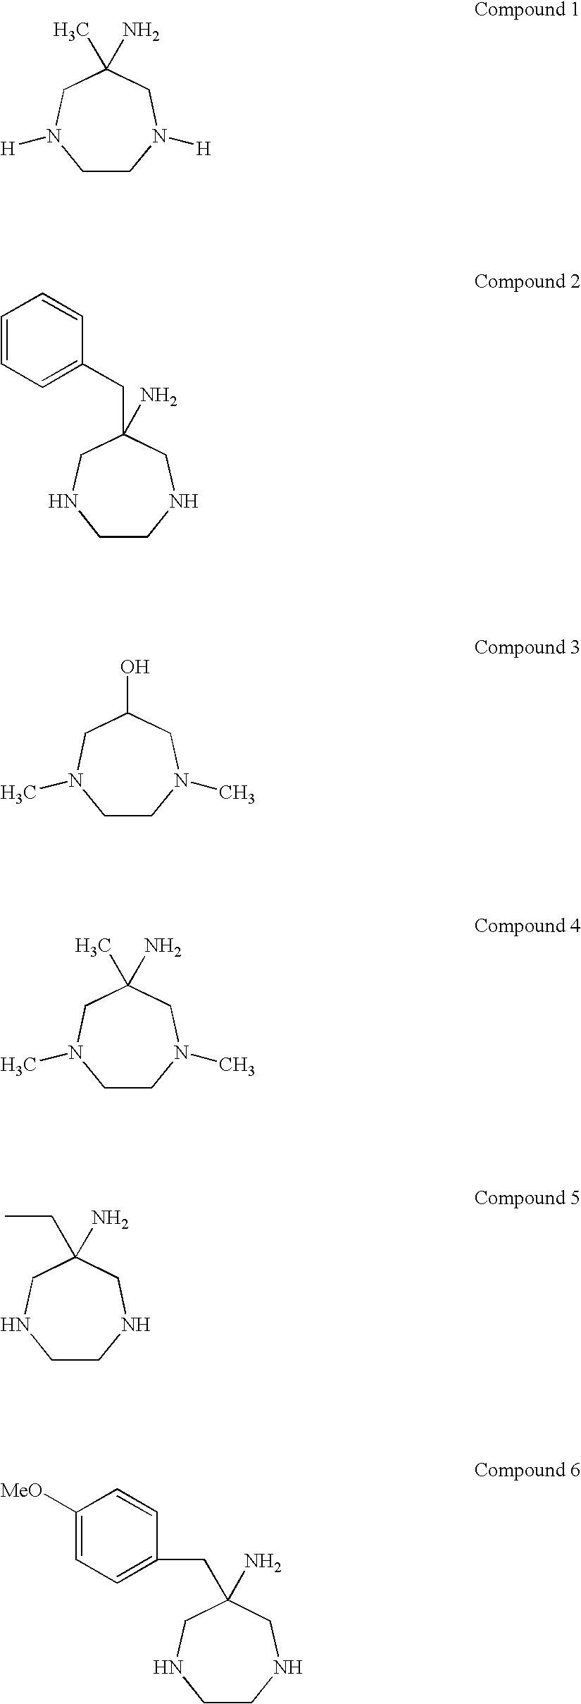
C1CN([H])CC(C)(N)CN1[H].C1CNCC(CC2=CC=CC=C2)(N)CN1.C1CN(C)CC(O)CN1C.C1CN(C)CC(N)(C)CN1C.C1CNCC(N)(CC)CN1.C1CNCC(N)(CC2=CC=C([MeO])C=C2)CN1
